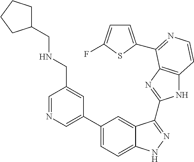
C1(C2=CN=CC(CNCC3CCCC3)=C2)=CC=C2C(=C1)C(C1=NC3=C(N1)C=CN=C3C1=CC=C(F)S1)=NN2
